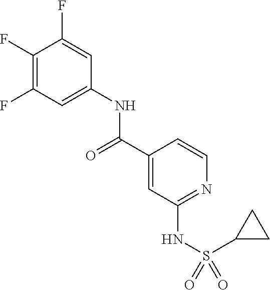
C1(F)=C(F)C=C(NC(C2=CC(NS(=O)(=O)C3CC3)=NC=C2)=O)C=C1F
